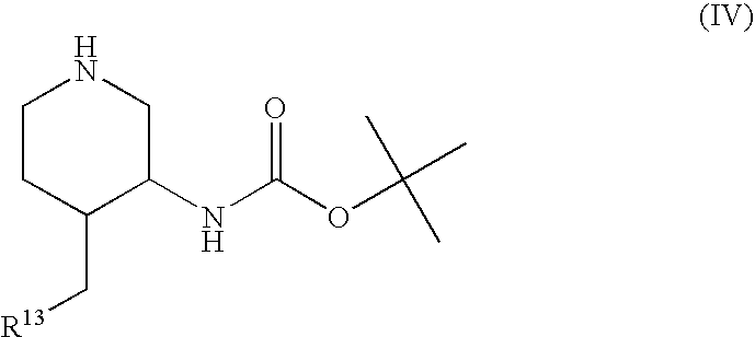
C1CC(C[R13])C(NC(=O)OC(C)(C)C)CN1
